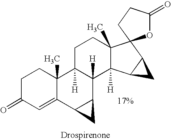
C1C(=O)C=C2C(C)(C1)C1([H])C([H])(C3C2C3)C2([H])C(C)(CC1)C1(C3C2C3)OC(=O)CC1.[Drospirenone]
